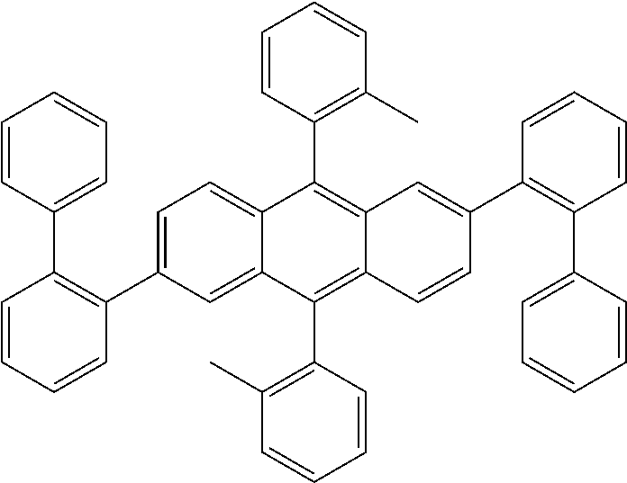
C1=CC(C2=C(C3=CC=C4C(=C3)C(C3=C(C)C=CC=C3)=C3C(=C4C4=C(C)C=CC=C4)C=C(C4=C(C5=CC=CC=C5)C=CC=C4)C=C3)C=CC=C2)=CC=C1
